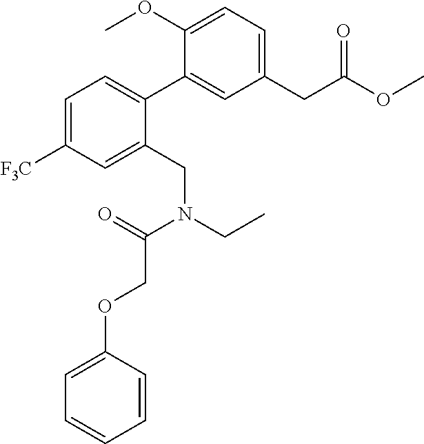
C1(CC(OC)=O)=CC=C(OC)C(C2=CC=C([F3C])C=C2CN(CC)C(=O)COC2=CC=CC=C2)=C1
